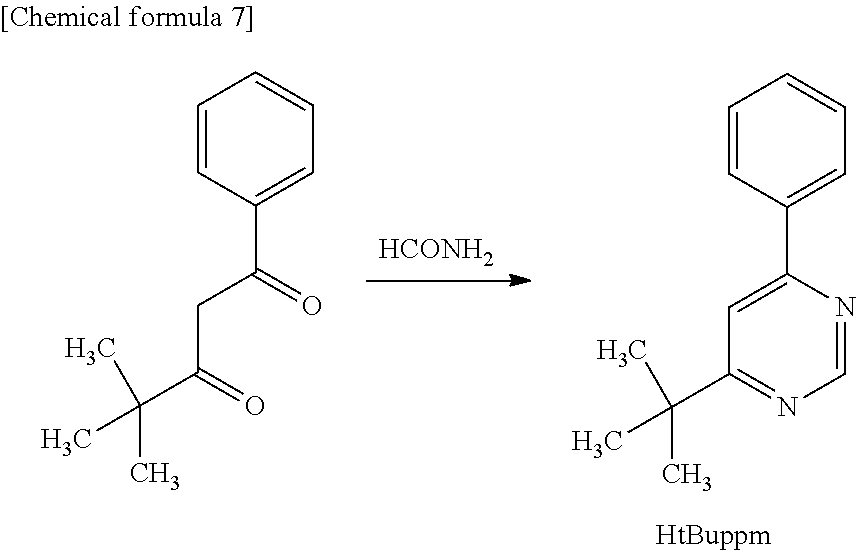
[HCONH2].C1(C(C)(C)C)=NC=NC(C2=CC=CC=C2)=C1.C1=CC(C(=O)CC(C(C)(C)C)=O)=CC=C1
